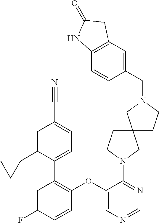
C1=C(F)C=CC(OC2=CN=CN=C2N2CC3(CC2)CCN(CC2=CC4=C(C=C2)NC(=O)C4)C3)=C1C1=CC=C(C#N)C=C1C1CC1
